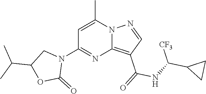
C12=C(C(=O)NC(C3CC3)[CF3])C=NN1C(C)=CC(N1CC(C(C)C)OC1=O)=N2
